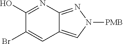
C1(O)=NC2=NN([PMB])C=C2C=C1Br
